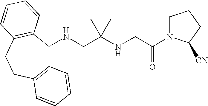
C12=C(CCC3=C(C1NCC(NCC(=O)N1CCCC1[CN])(C)C)C=CC=C3)C=CC=C2
